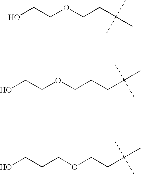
OCCOCCC(C)(C)C.OCCOCCCC(C)(C)C.OCCCOCCC(C)(C)C
